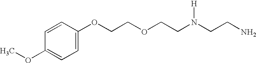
C1=CC(OC)=CC=C1OCCOCCN(CCN)[H]
